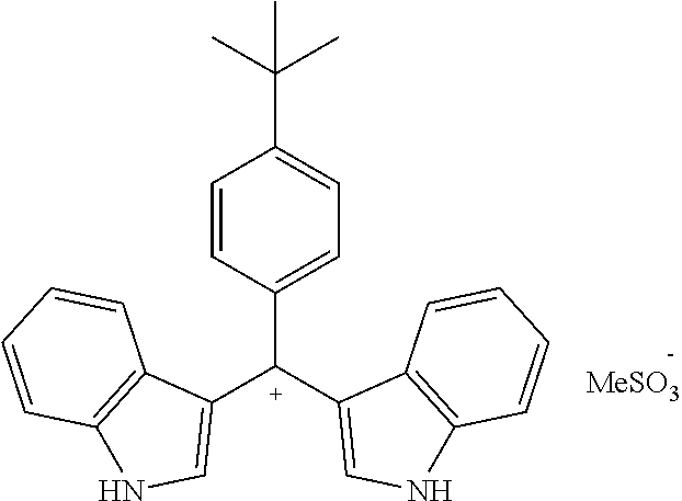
C1=CC([C+](C2=CNC3=C2C=CC=C3)C2=CNC3=C2C=CC=C3)=CC=C1C(C)(C)C.[MeSO3]
